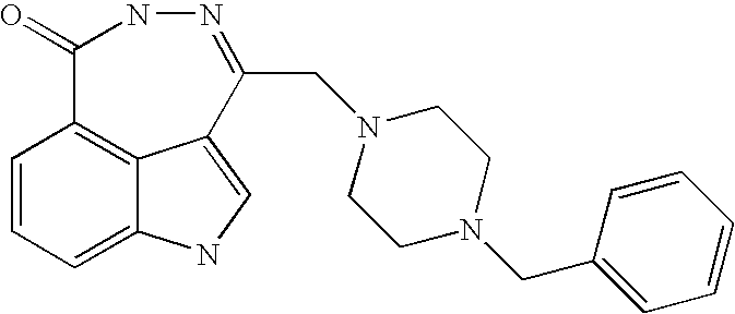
C1=CC=C2C3=C1C(=O)NN=C(CN1CCN(CC4=CC=CC=C4)CC1)C3=CN2
